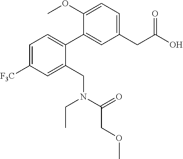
C1(CC(O)=O)=CC=C(OC)C(C2=CC=C([F3C])C=C2CN(CC)C(=O)COC)=C1
